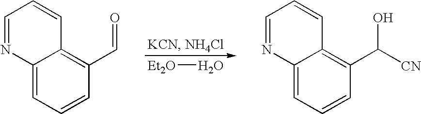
[Et2O]O.C12=CC=CC(C=O)=C1C=CC=N2.C12=CC=CC(C(O)[CN])=C1C=CC=N2
